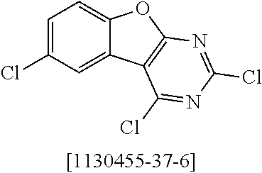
C12=CC=C(Cl)C=C1C1=C(O2)N=C(Cl)N=C1Cl
